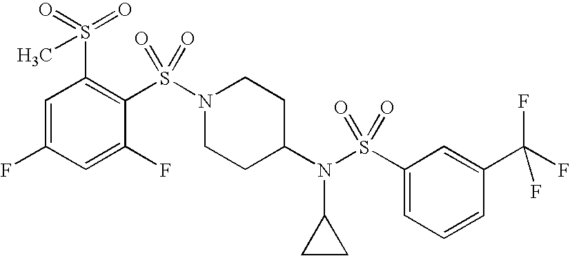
C1=C(F)C=C(F)C(S(N2CCC(N(S(C3=CC=CC(C(F)(F)F)=C3)(=O)=O)C3CC3)CC2)(=O)=O)=C1S(=O)(=O)C
